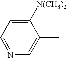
C1=NC=C(C)C([N(CH3)2])=C1
